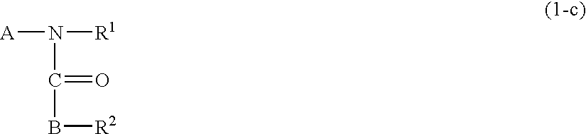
[A]N([R1])C(B[R2])=O
